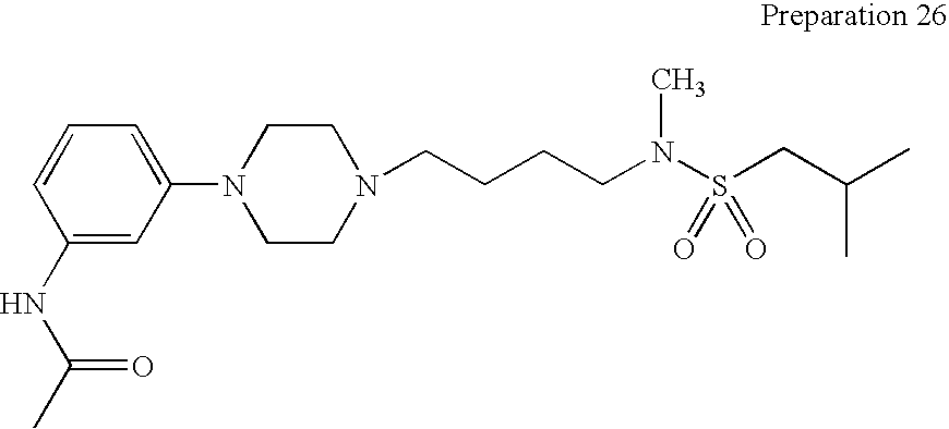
N1(CCCCN(S(CC(C)C)(=O)=O)C)CCN(C2=CC=CC(NC(C)=O)=C2)CC1
